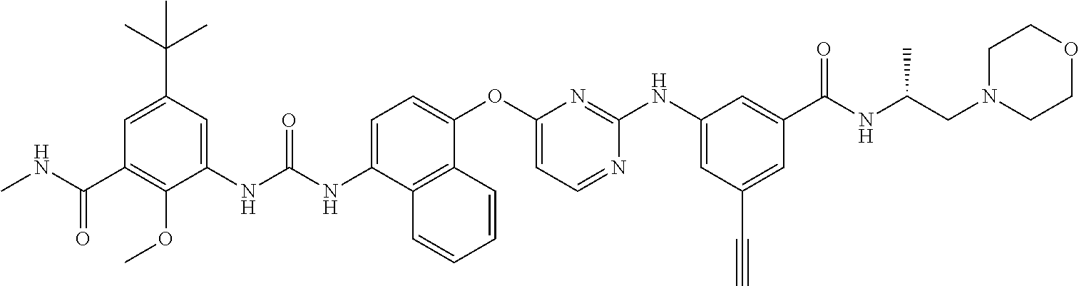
C1=C(C(C)(C)C)C=C(NC(NC2=CC=C(OC3=CC=NC(NC4=CC(C#C)=CC(C(NC(CN5CCOCC5)C)=O)=C4)=N3)C3=C2C=CC=C3)=O)C(OC)=C1C(NC)=O
